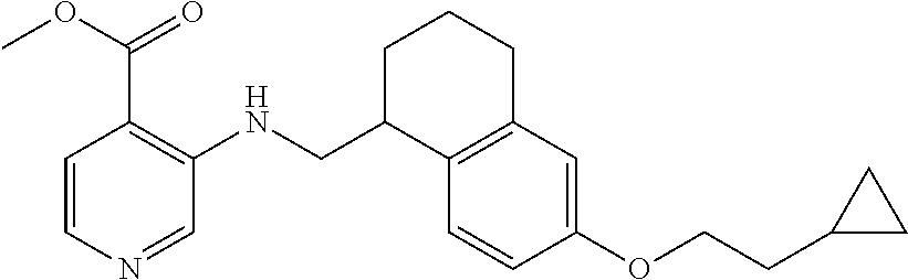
N(CC1C2=C(C=C(OCCC3CC3)C=C2)CCC1)C1=C(C(=O)OC)C=CN=C1
